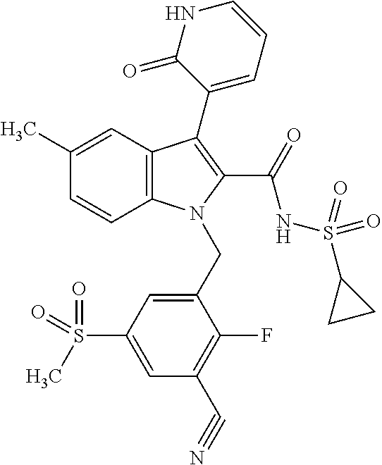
C12=C(C=C(C)C=C1)C(C1=CC=CNC1=O)=C(C(=O)NS(C1CC1)(=O)=O)N2CC1=CC(S(C)(=O)=O)=CC(C#N)=C1F
